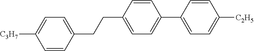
C1=CC(CCC2=CC=C(C3=CC=C([C2H5])C=C3)C=C2)=CC=C1[C3H7]
